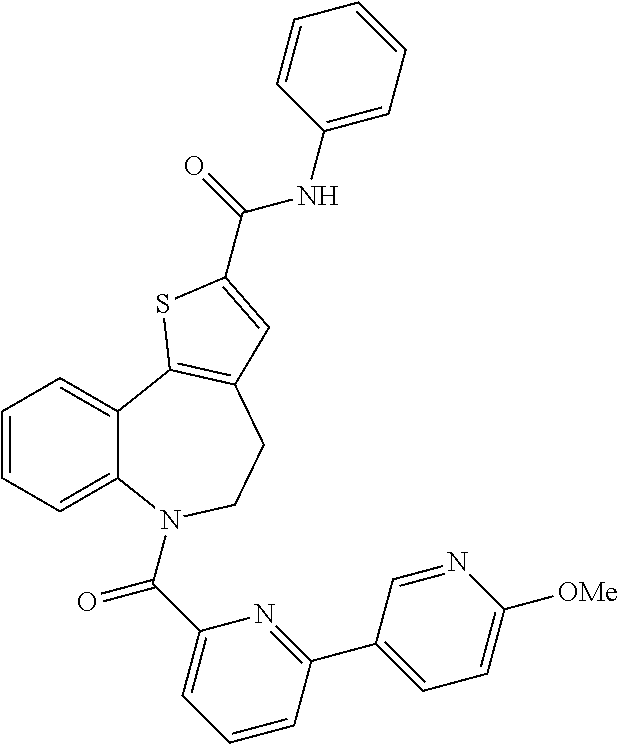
C1=CC=C2C(=C1)C1=C(CCN2C(C2=CC=CC(C3=CC=C([OMe])N=C3)=N2)=O)C=C(C(NC2=CC=CC=C2)=O)S1
